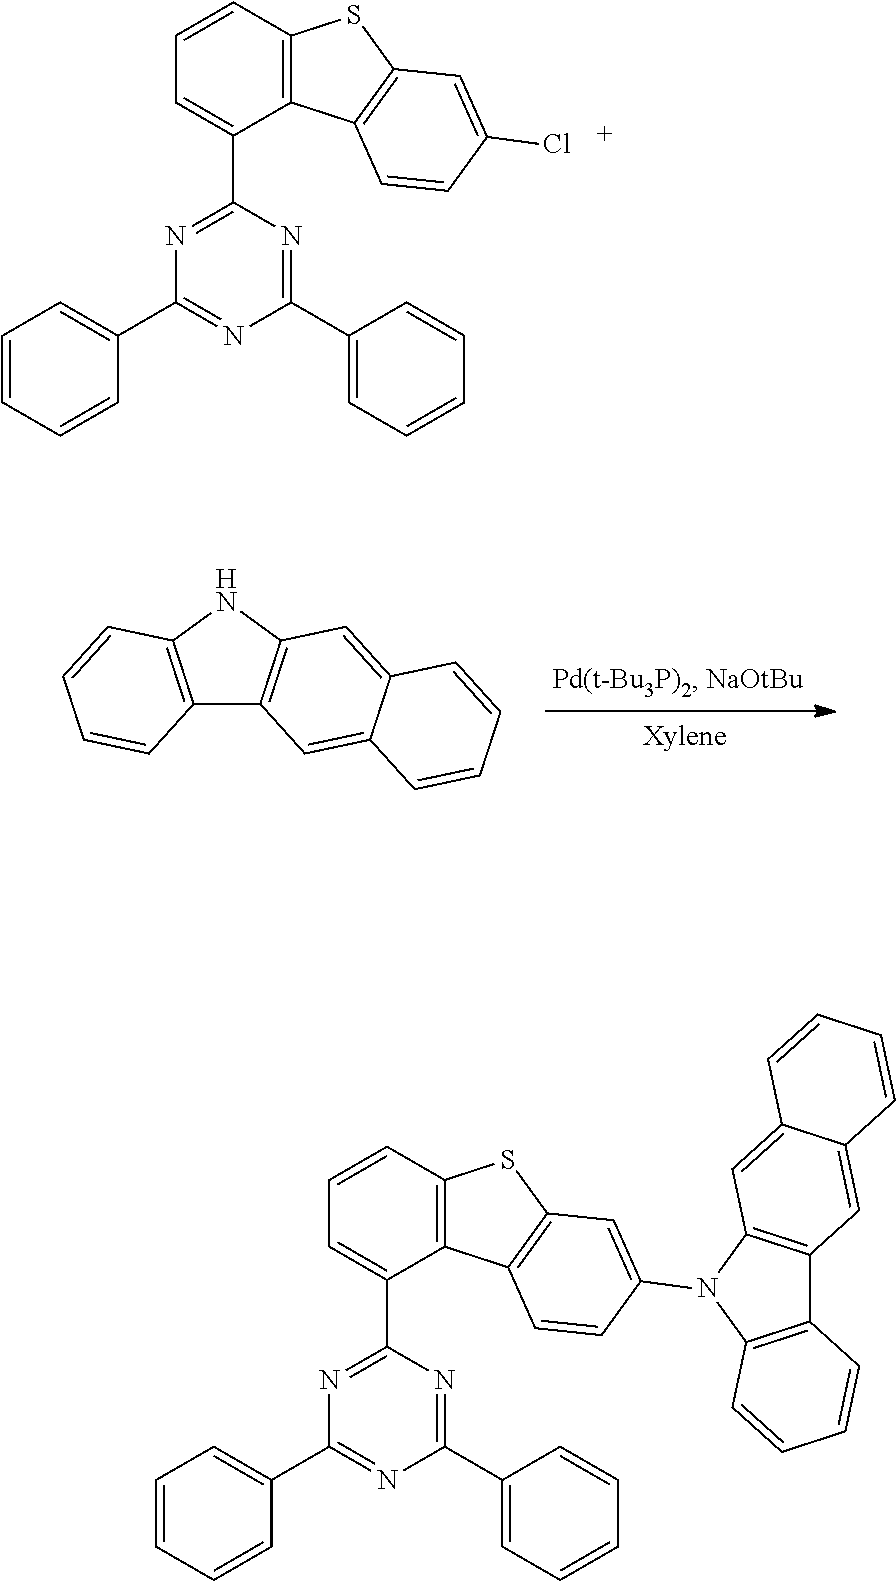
C1(C2=CC=CC=C2)=NC(C2=CC=CC=C2)=NC(C2=CC=CC3=C2C2=C(S3)C=C(Cl)C=C2)=N1.C12=C(NC3=C1C=C1C(=C3)C=CC=C1)C=CC=C2.C1(C2=CC=CC=C2)=NC(C2=CC=CC=C2)=NC(C2=CC=CC3=C2C2=C(S3)C=C(N3C4=C(C5=C3C=CC=C5)C=C3C(=C4)C=CC=C3)C=C2)=N1
